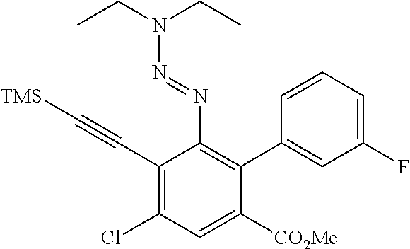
C1(C#C[TMS])=C(Cl)C=C([CO2Me])C(C2=CC(F)=CC=C2)=C1N=NN(CC)CC
